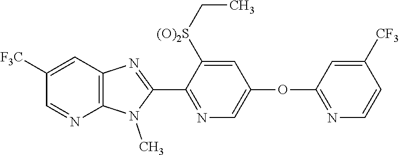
C1(C2=NC=C(OC3=NC=CC([CF3])=C3)C=C2[(O)2S]CC)=NC2=C(N1C)N=CC([F3C])=C2
